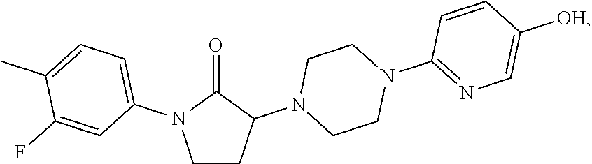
C1CC(N2CCN(C3=NC=C([OH])C=C3)CC2)C(=O)N1C1=CC=C(C)C(F)=C1
